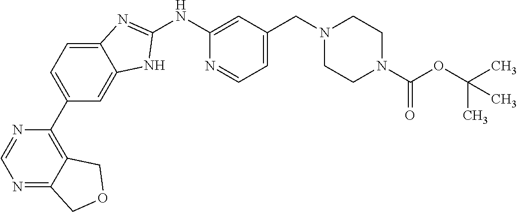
N1=C2C(=C(C3=CC=C4C(=C3)NC(NC3=CC(CN5CCN(C(OC(C)(C)C)=O)CC5)=CC=N3)=N4)N=C1)COC2
